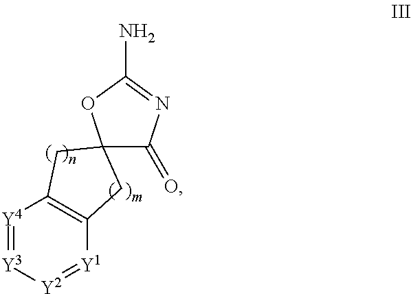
[Y4]1=[Y3][Y2]=[Y1]C2=C1CC1(C2)C(=O)N=C(N)O1
